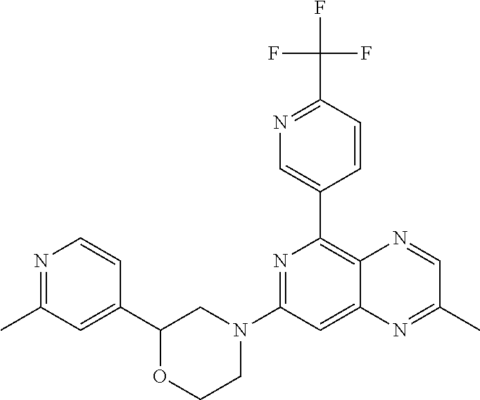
C1(C2=C3C(=CC(N4CCOC(C5=CC(C)=NC=C5)C4)=N2)N=C(C)C=N3)=CN=C(C(F)(F)F)C=C1
